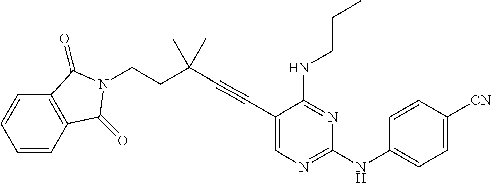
C(#CC1=CN=C(NC2=CC=C([CN])C=C2)N=C1NCCC)C(CCN1C(=O)C2=C(C=CC=C2)C1=O)(C)C
